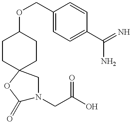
C1(=O)N(CC(O)=O)CC2(O1)CCC(OCC1=CC=C(C(=N)N)C=C1)CC2
